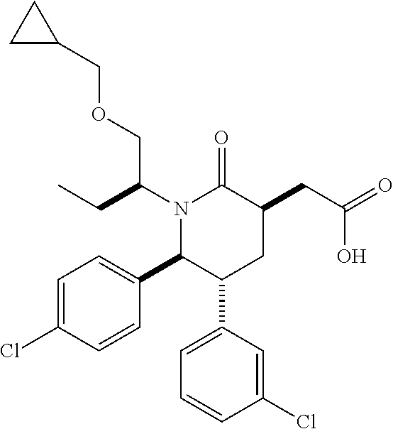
C1=C(Cl)C=CC(C2C(C3=CC=CC(Cl)=C3)CC(CC(=O)O)C(=O)N2C(CC)COCC2CC2)=C1
